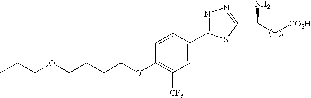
C(OC1=C([CF3])C=C(C2=NN=C(C(N)C[CO2H])S2)C=C1)CCCOCCC
